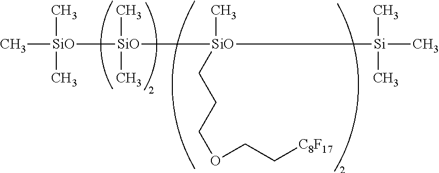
C[SiO](C)(C)[SiO](C)(C)[SiO](C)([Si](C)(C)C)CCCOCC[C8F17]
